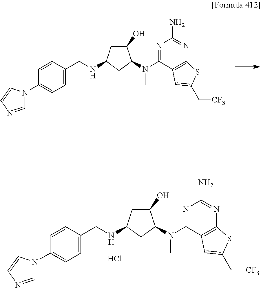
N(C1=NC(N)=NC2=C1C=C(C[CF3])S2)(C1C(O)CC(NCC2=CC=C(N3C=NC=C3)C=C2)C1)C.N(C1=NC(N)=NC2=C1C=C(C[CF3])S2)(C1C(O)CC(NCC2=CC=C(N3C=NC=C3)C=C2)C1)C.Cl
